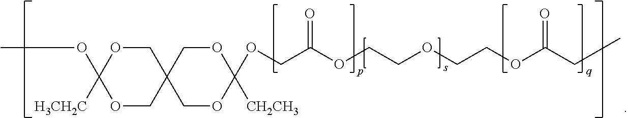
C1(OC)([H3CH2C])OCC2(CO1)COC(OCC(OCCOCCOC(CC)=O)=O)([CH2CH3])OC2
